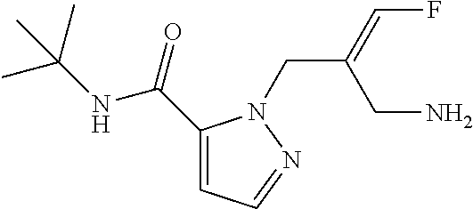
C1(C(=O)NC(C)(C)C)=CC=NN1CC(=CF)CN
